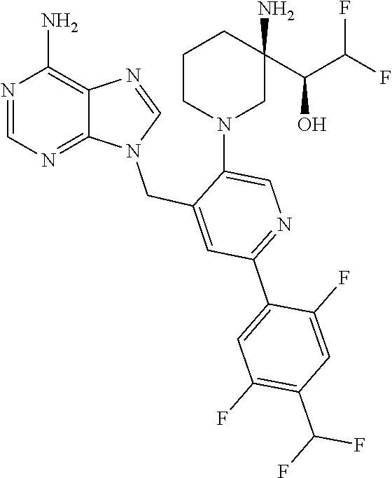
N1(CC2=CC(C3=CC(F)=C(C(F)F)C=C3F)=NC=C2N2CC(N)(C(O)C(F)F)CCC2)C=NC2=C(N)N=CN=C12
